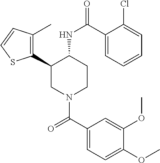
C1(C2CN(C(C3=CC=C(OC)C(OC)=C3)=O)CCC2NC(=O)C2=CC=CC=C2Cl)=C(C)C=CS1
